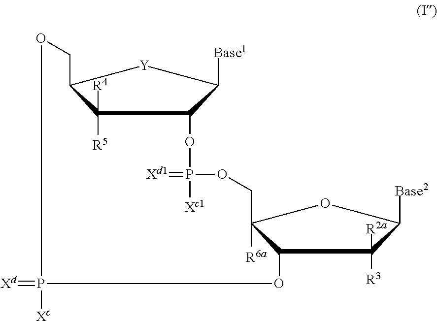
C1([R5])([R4])C2COP(=[Xd])([Xc])OC3C([R6a])(COP(=[Xd1])([Xc1])OC1C([Base1])[Y]2)OC([Base2])C3([R3])[R2a]
